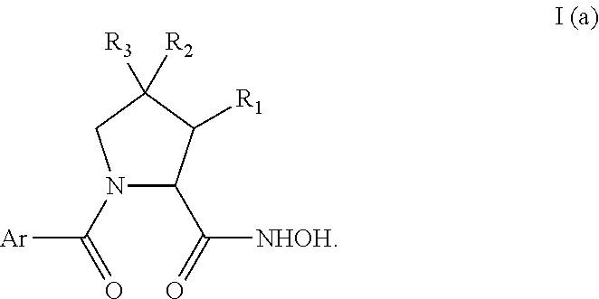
N1(C(=O)[Ar])C(C(=O)[NHOH])C([R1])C([R2])([R3])C1
